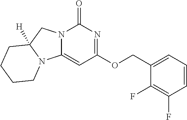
C1=C(COC2=NC(=O)N3C(=C2)N2C([H])(C3)CCCC2)C(F)=C(F)C=C1
